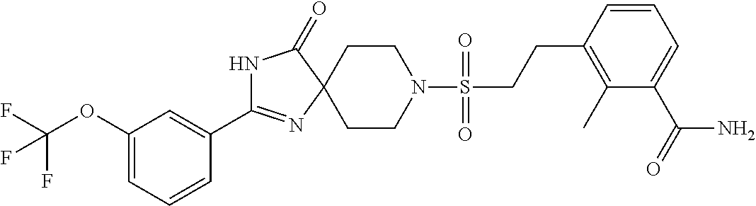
C1CN(S(CCC2=C(C)C(C(=O)N)=CC=C2)(=O)=O)CCC12N=C(C1=CC(OC(F)(F)F)=CC=C1)NC2=O
